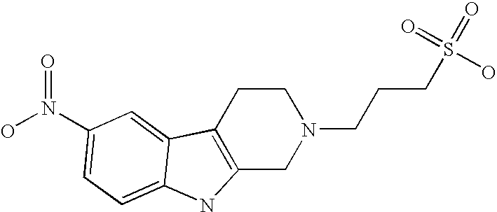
C12=C(CCN(CCCS(O)(=O)=O)C1)C1=CC(N(O)=O)=CC=C1N2
